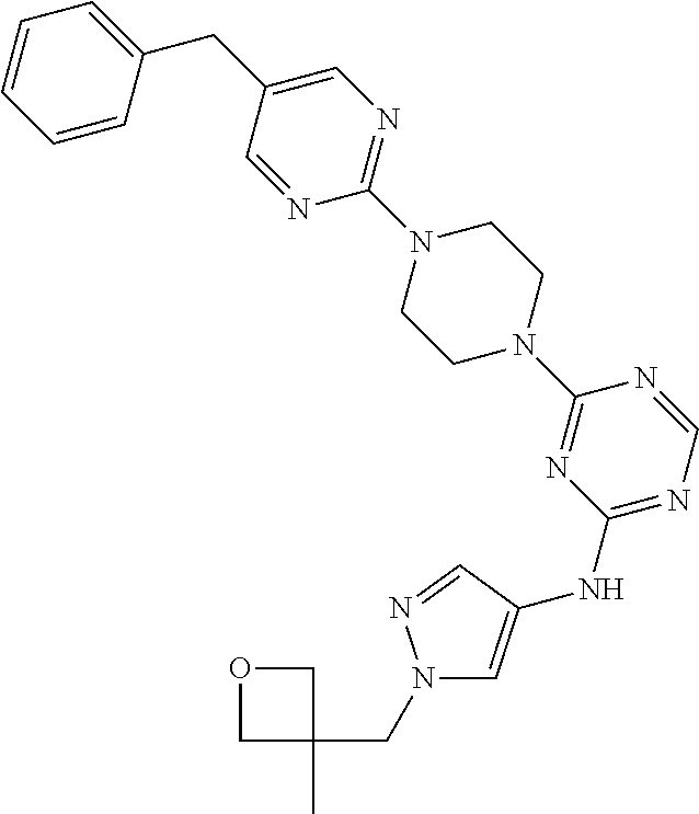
C1=CC=CC(CC2=CN=C(N3CCN(C4=NC(NC5=CN(CC6(C)COC6)N=C5)=NC=N4)CC3)N=C2)=C1
